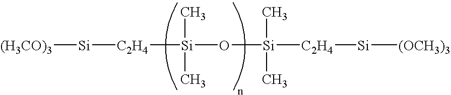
[(H3CO)3][Si][C2H4][Si](O[Si]([C2H4][Si][(OCH3)3])(C)C)(C)C
